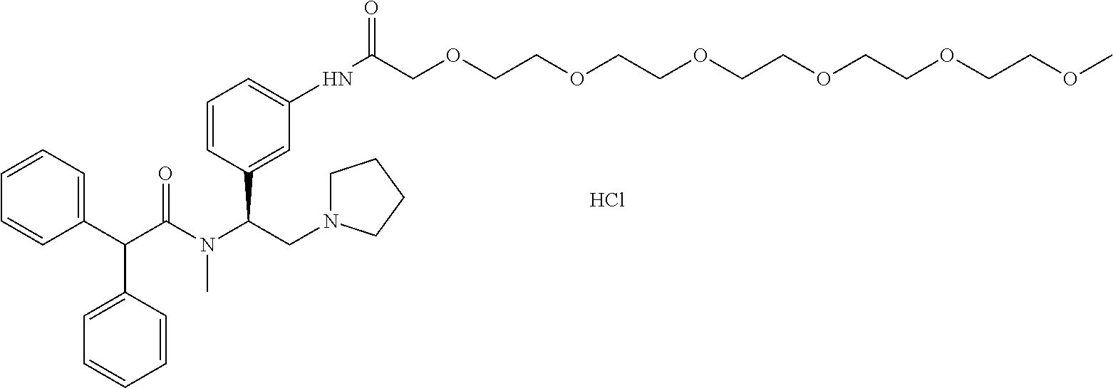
Cl.C1=CC=C(C(C(N(C)C(CN2CCCC2)C2=CC(NC(COCCOCCOCCOCCOCCOC)=O)=CC=C2)=O)C2=CC=CC=C2)C=C1
